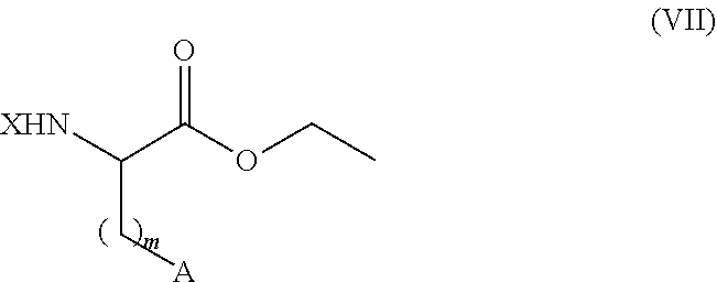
C(C(C[A])[XHN])(OCC)=O
